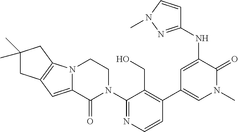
C12=C(N3C(=C1)C(=O)N(C1=NC=CC(C4=CN(C)C(=O)C(NC5=NN(C)C=C5)=C4)=C1CO)CC3)CC(C)(C)C2
